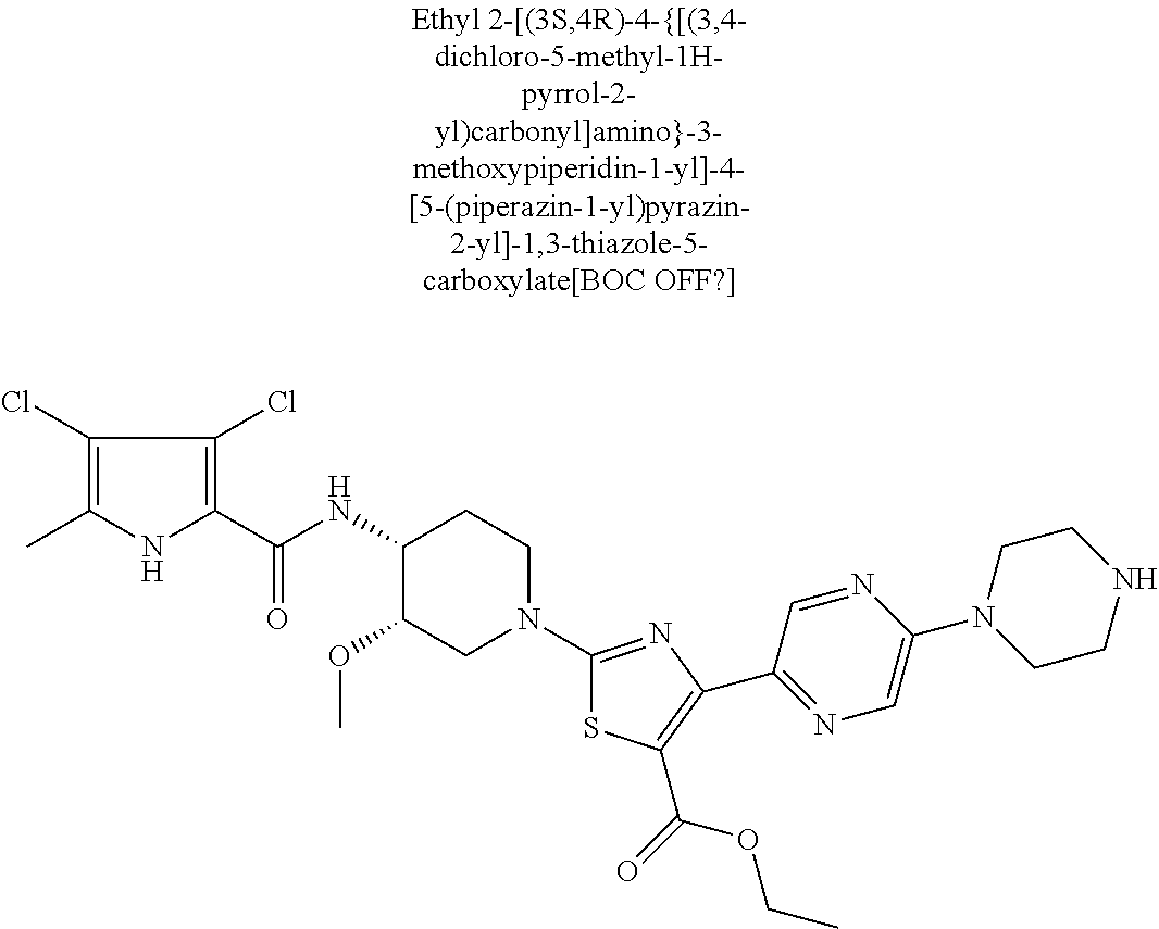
C1(Cl)=C(C)NC(C(NC2C(OC)CN(C3=NC(C4=NC=C(N5CCNCC5)N=C4)=C(C(=O)OCC)S3)CC2)=O)=C1Cl
